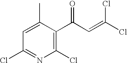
C1(Cl)=C(C(C=C(Cl)Cl)=O)C(C)=CC(Cl)=N1
